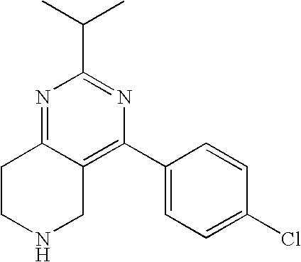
N1=C2C(=C(C3=CC=C(Cl)C=C3)N=C1C(C)C)CNCC2
